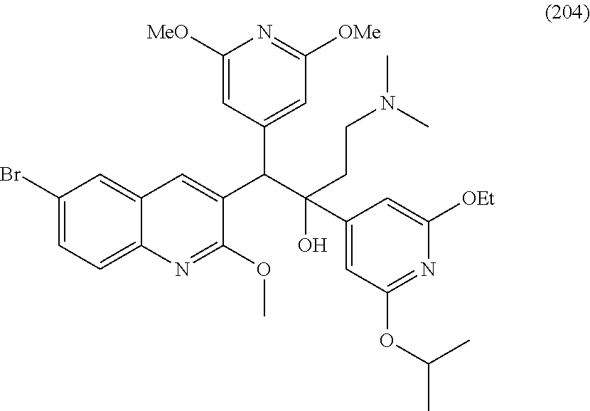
C1(Br)=CC=C2C(=C1)C=C(C(C(O)(C1=CC(OC(C)C)=NC([OEt])=C1)CCN(C)C)C1=CC([OMe])=NC([MeO])=C1)C(OC)=N2
